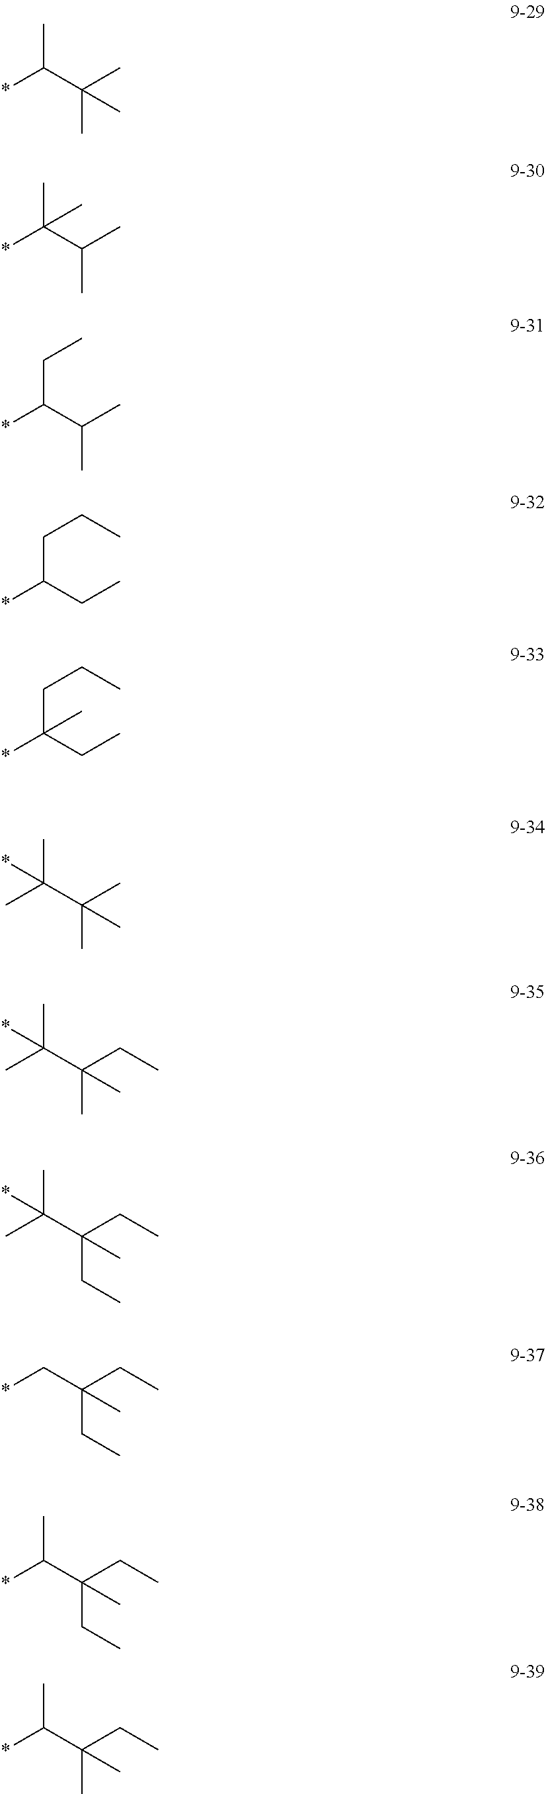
CC(C(C)(C)C)*.CC(C(C)C)(*)C.C(C(C(C)C)*)C.C(C(CC)*)CC.C(C(CC)(*)C)CC.CC(C(C)(C)C)(*)C.CC(C(CC)(C)C)(*)C.CC(C(CC)(CC)C)(*)C.C(C(CC)(CC)C)*.C(C(CC)(CC)C)(*)C.C(C(CC)(C)C)(*)C
